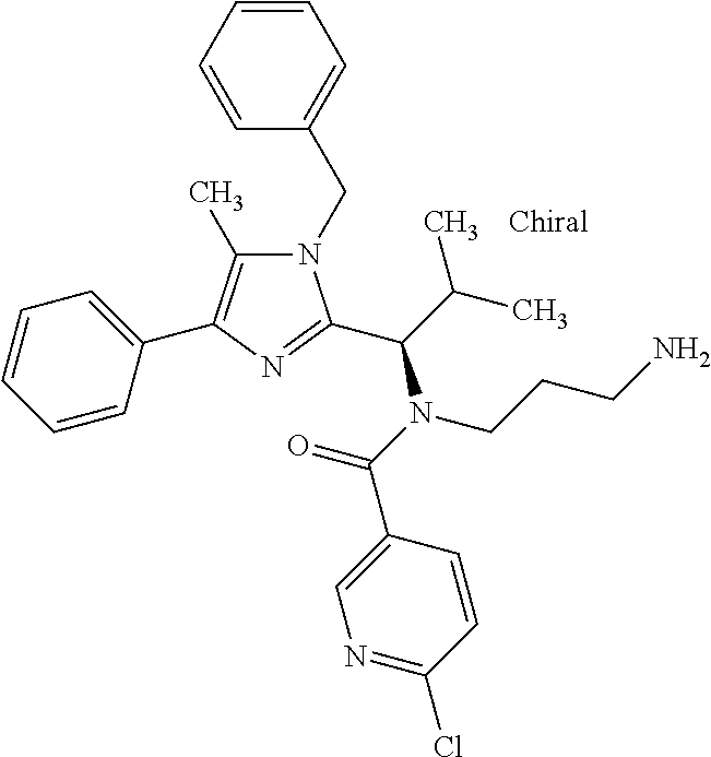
N1(CC2=CC=CC=C2)C(C)=C(C2=CC=CC=C2)N=C1C(N(C(=O)C1=CN=C(Cl)C=C1)CCCN)C(C)C
